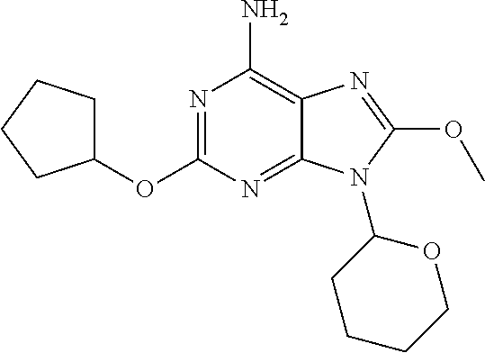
N1=C(OC2CCCC2)N=C2C(=C1N)N=C(OC)N2C1OCCCC1
